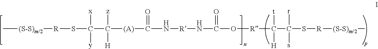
C[(S-S)m/2][R]SC([x])([y])C([z])([H])[(A)]C(=O)N[R]NC(=O)O[R]C(C([r])(s)S[R][(S-S)m/2]C)([t])[H]
